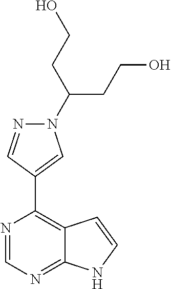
N1=CN=C2C(=C1C1=CN(C(CCO)CCO)N=C1)C=CN2
